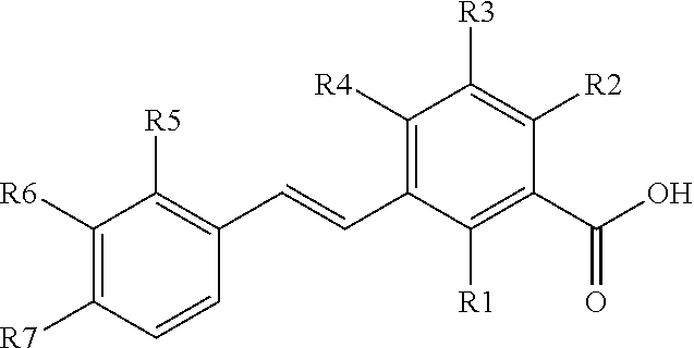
C1([R6])=C([R7])C=CC(C=CC2=C([R4])C([R3])=C([R2])C(C(O)=O)=C2[R1])=C1[R5]
